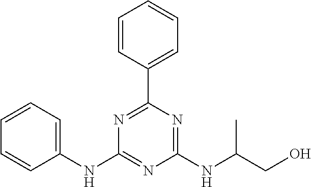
C1=CC=CC(NC2=NC(NC(CO)C)=NC(C3=CC=CC=C3)=N2)=C1
